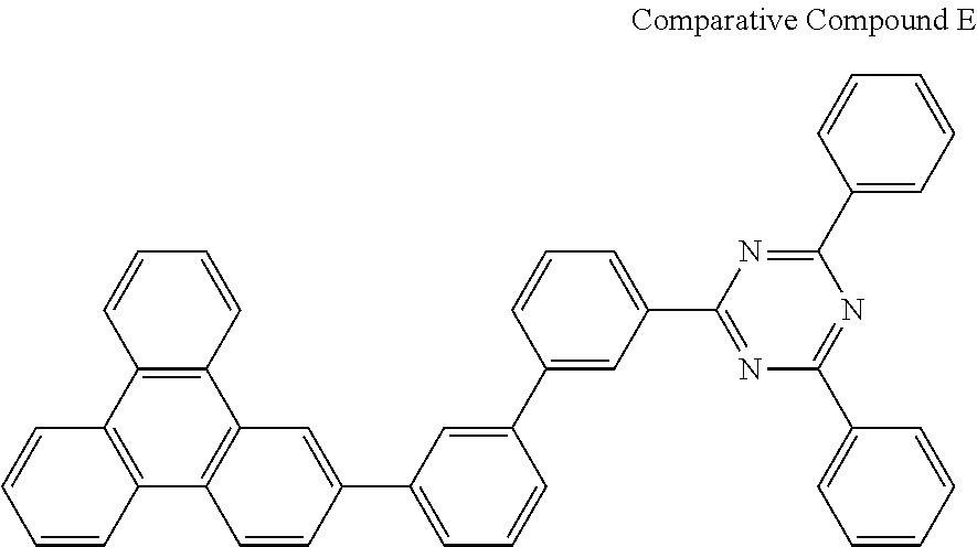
C12=C(C3=C(C4=C1C=C(C1=CC=CC(C5=CC(C6=NC(C7=CC=CC=C7)=NC(C7=CC=CC=C7)=N6)=CC=C5)=C1)C=C4)C=CC=C3)C=CC=C2
